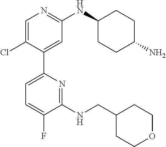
C1=C(Cl)C(C2=CC=C(F)C(NCC3CCOCC3)=N2)=CC(NC2CCC(N)CC2)=N1
